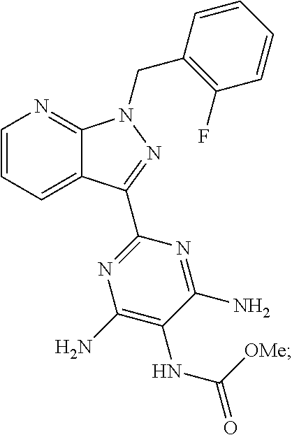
C1=CC=C2C(=N1)N(CC1=C(F)C=CC=C1)N=C2C1=NC(N)=C(NC(=O)[OMe])C(N)=N1
